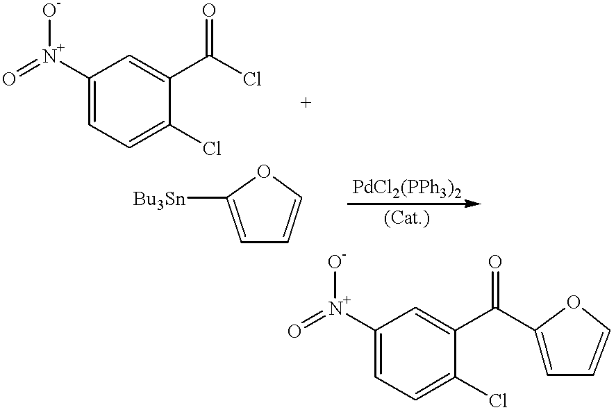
C1([N+](=O)[O-])=CC=C(Cl)C(C(Cl)=O)=C1.C1([N+](=O)[O-])=CC=C(Cl)C(C(C2=CC=CO2)=O)=C1.C1=C([Bu3Sn])OC=C1
